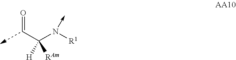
C(C=O)(N([R1])->C)([RAm])[H]
